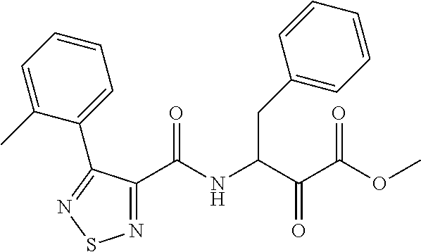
C1(C(NC(C(C(=O)OC)=O)CC2=CC=CC=C2)=O)=NSN=C1C1=CC=CC=C1C
